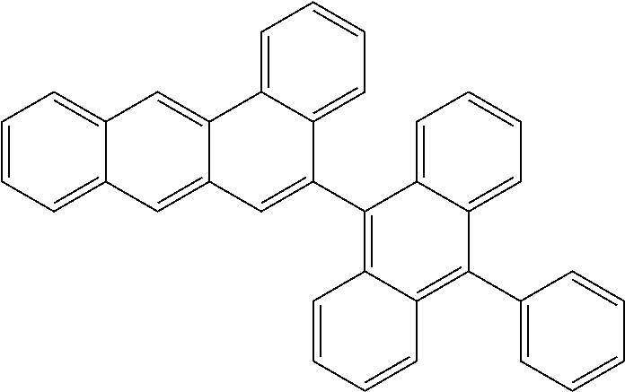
C1=CC=C2C(=C1)C=C1C(=C2)C2=CC=CC=C2C(C2=C3C(=C(C4=CC=CC=C4)C4=CC=CC=C24)C=CC=C3)=C1
